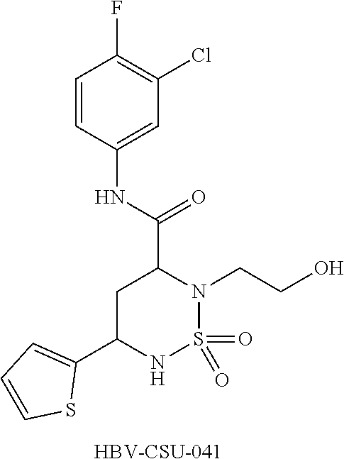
C1=CC(NC(C2CC(C3=CC=CS3)NS(=O)(=O)N2CCO)=O)=CC(Cl)=C1F.[HBV-CSU-041]
